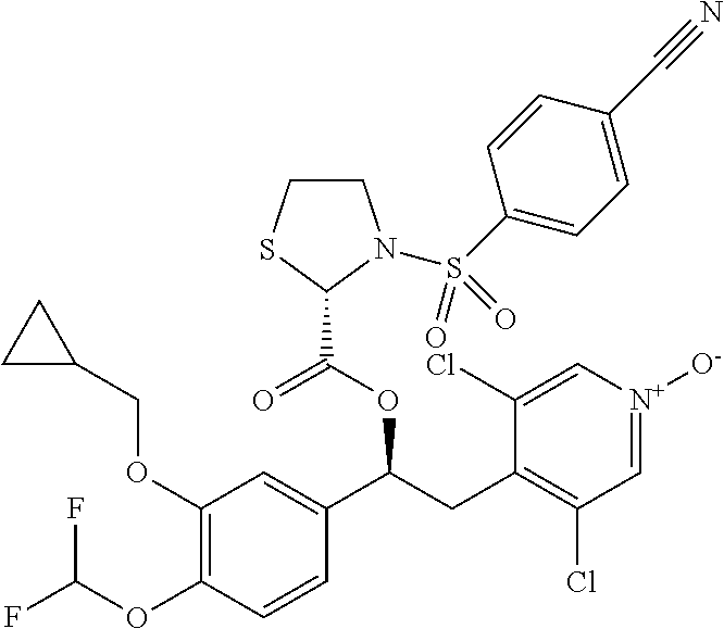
C1(OCC2CC2)=C(OC(F)F)C=CC(C(CC2=C(Cl)C=[N+]([O-])C=C2Cl)OC(=O)C2N(S(C3=CC=C(C#N)C=C3)(=O)=O)CCS2)=C1
